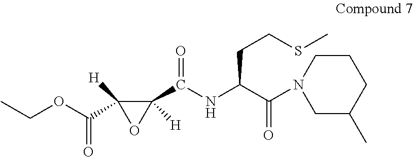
CCOC(C1([H])OC1(C(NC(C(N1CC(C)CCC1)=O)CCSC)=O)[H])=O
